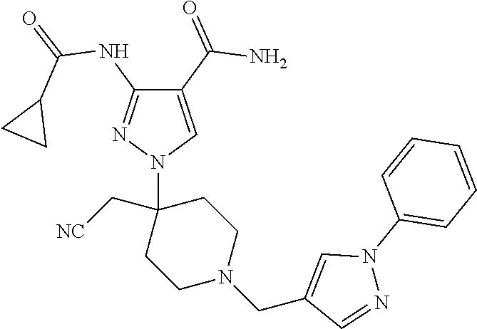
C1(C(=O)N)=CN(C2(C[NC])CCN(CC3=CN(C4=CC=CC=C4)N=C3)CC2)N=C1NC(=O)C1CC1
